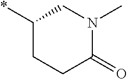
C1(*)CCC(=O)N(C)C1
